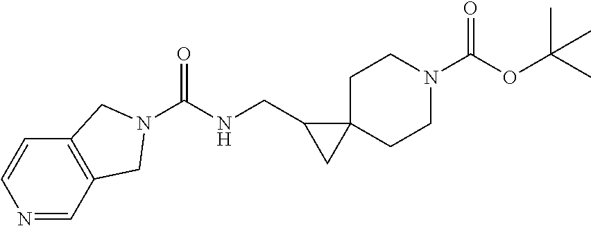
N1=CC2=C(C=C1)CN(C(NCC1CC13CCN(C(OC(C)(C)C)=O)CC3)=O)C2
